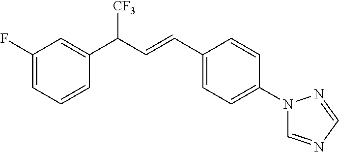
C1(F)=CC=CC(C([CF3])C=CC2=CC=C(N3C=NC=N3)C=C2)=C1
